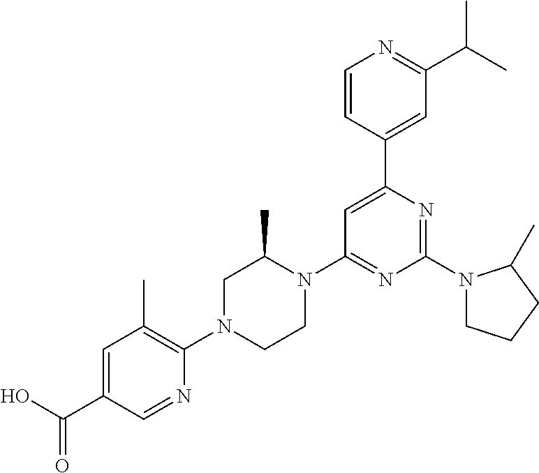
OC(C1=CC(C)=C(N2CCN(C3=NC(N4CCCC4C)=NC(C4=CC(C(C)C)=NC=C4)=C3)C(C)C2)N=C1)=O
